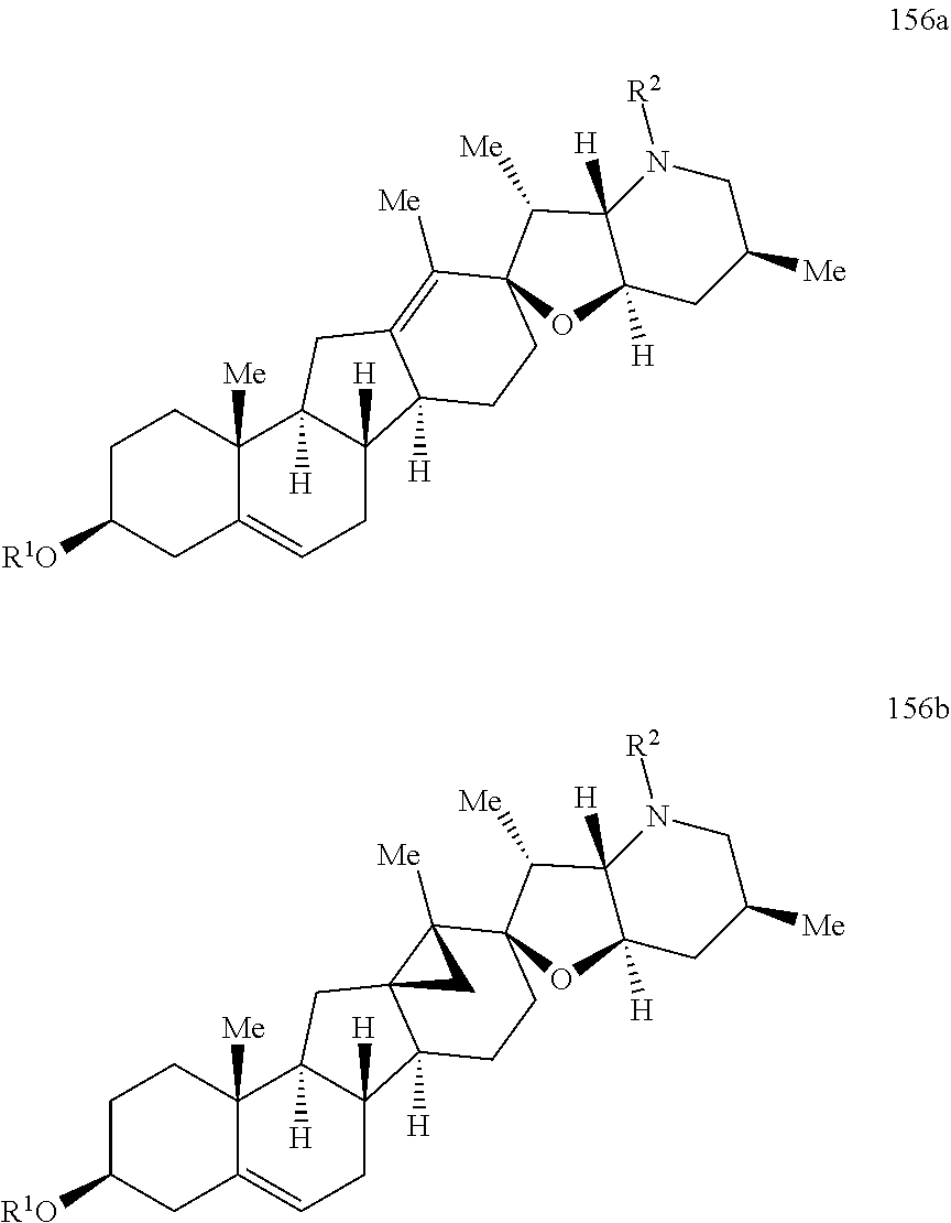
C1C([R1O])CC2=CCC3([H])C([H])(C2([Me])C1)CC1=C([Me])C2(CCC31[H])C([Me])C1([H])N([R2])CC([Me])CC1([H])O2.C1C([R1O])CC2=CCC3([H])C([H])(C2([Me])C1)CC12C3([H])CCC3(C1([Me])C2)C([Me])C1([H])N([R2])CC([Me])CC1([H])O3
